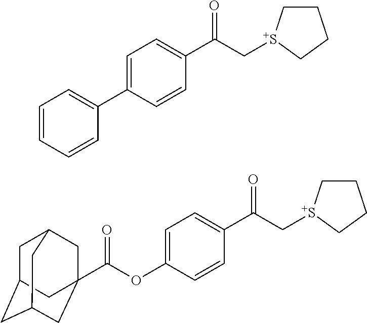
C(C[S+]1CCCC1)(=O)C1=CC=C(C2=CC=CC=C2)C=C1.C(C[S+]1CCCC1)(=O)C1=CC=C(OC(=O)C23CC4CC(CC(C2)C4)C3)C=C1
